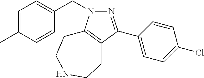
N1=C(C2=CC=C(Cl)C=C2)C2=C(N1CC1=CC=C(C)C=C1)CCNCC2
